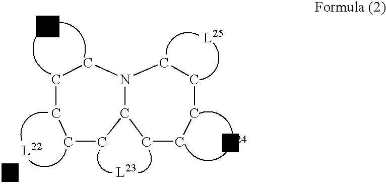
C1CC2N(CCC1)CCCCC2
